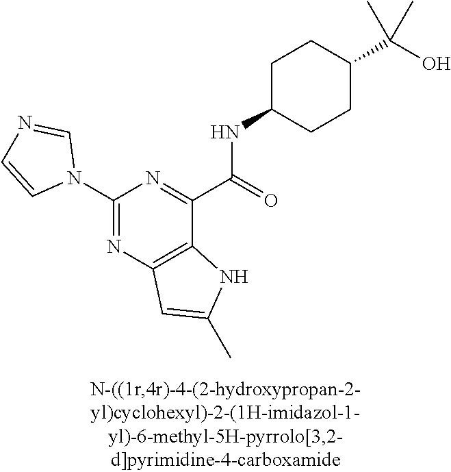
C1(N2C=NC=C2)=NC2=C(C(C(NC3CCC(C(O)(C)C)CC3)=O)=N1)NC(C)=C2
